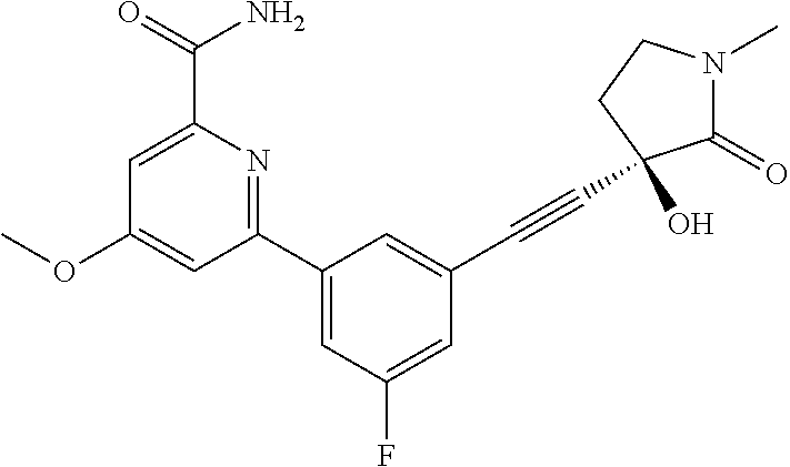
C1(OC)=CC(C2=CC(F)=CC(C#CC3(O)C(=O)N(C)CC3)=C2)=NC(C(=O)N)=C1
